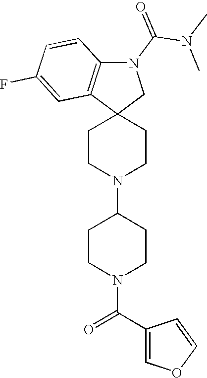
C1CN(C2CCN(C(C3=COC=C3)=O)CC2)CCC12CN(C(N(C)C)=O)C1=C2C=C(F)C=C1
